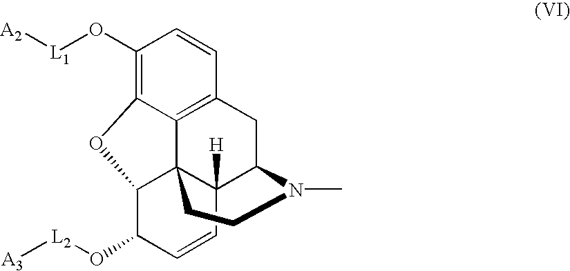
C1(O[L1][A2])=C2C3=C(C=C1)CC1C4([H])C3(C(C(O[L2][A3])C=C4)O2)CCN1C
